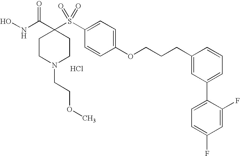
Cl.N(C(C1(S(C2=CC=C(OCCCC3=CC(C4=CC=C(F)C=C4F)=CC=C3)C=C2)(=O)=O)CCN(CCOC)CC1)=O)O
